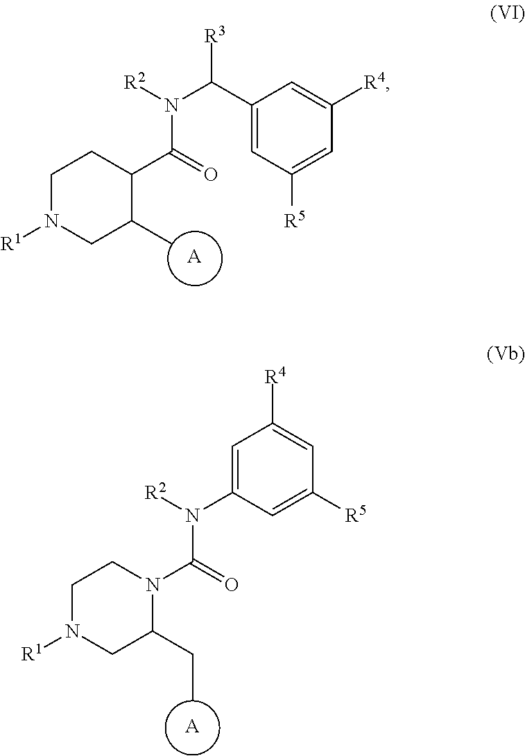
C1N([R1])CC(C)C(C(N(C([R3])C2=CC([R5])=CC([R4])=C2)[R2])=O)C1.[A].C1N([R1])CC(CC)N(C(N(C2=CC([R4])=CC([R5])=C2)[R2])=O)C1.[A]
